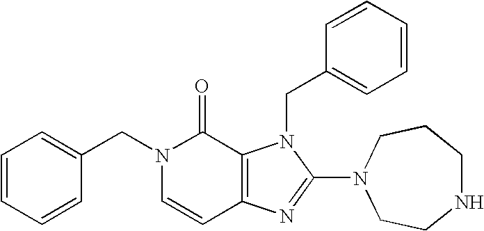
C(N1C=CC2=C(C1=O)N(CC1=CC=CC=C1)C(N1CCNCCC1)=N2)C1=CC=CC=C1
